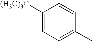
C1([(H3C)3C])=CC=C(C)C=C1
